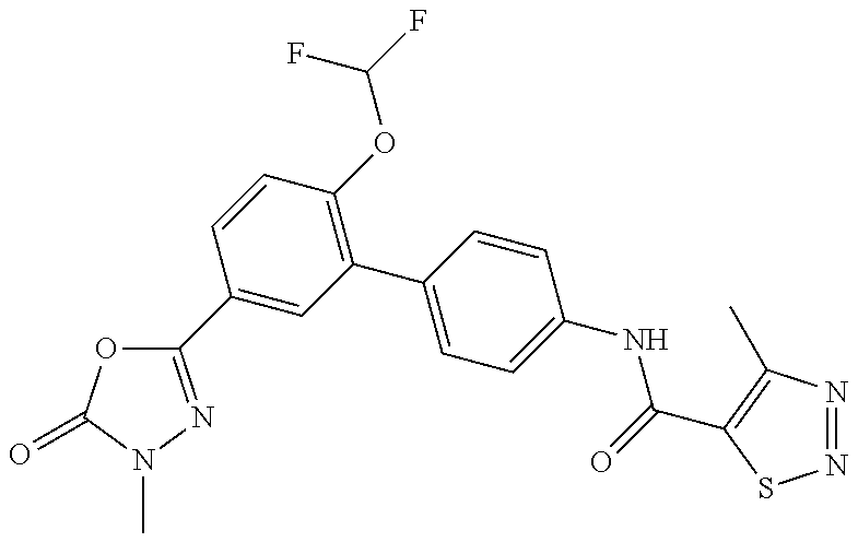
C1(C2=NN(C)C(=O)O2)=CC(C2=CC=C(NC(=O)C3=C(C)N=NS3)C=C2)=C(OC(F)F)C=C1
